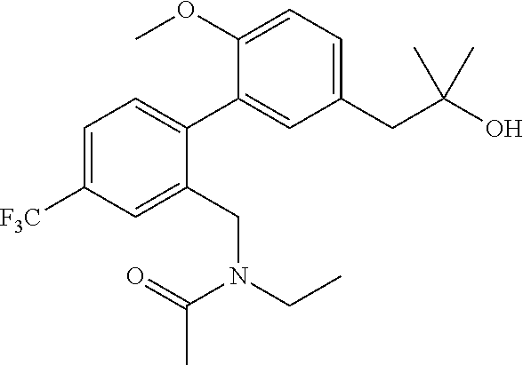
C1=C([F3C])C=C(CN(C(=O)C)CC)C(C2=CC(CC(O)(C)C)=CC=C2OC)=C1
